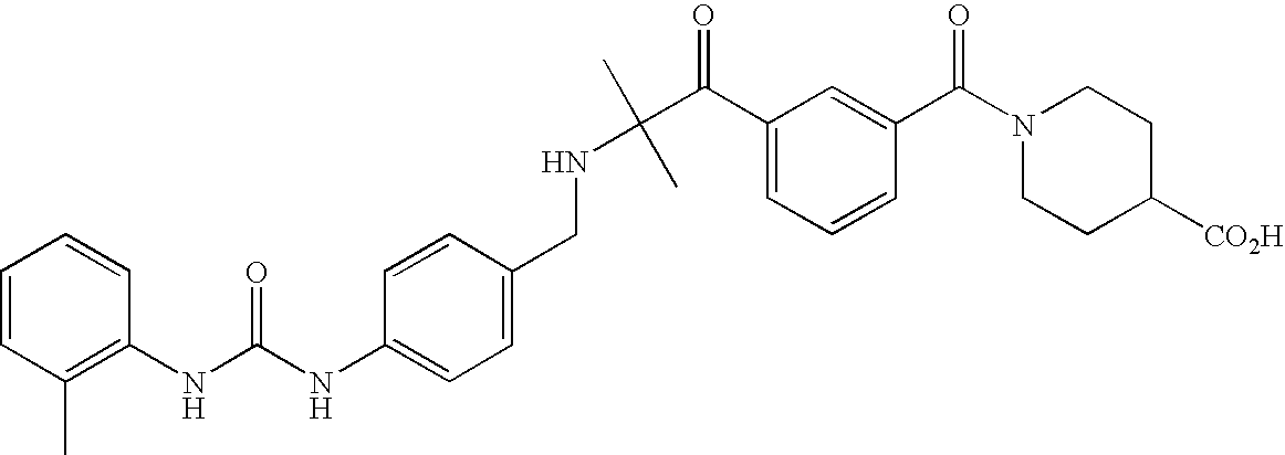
C1(NC(NC2=C(C)C=CC=C2)=O)=CC=C(CNC(C)(C)C(C2=CC=CC(C(N3CCC([CO2H])CC3)=O)=C2)=O)C=C1
